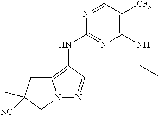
N1=CC([CF3])=C(NCC)N=C1NC1=C2N(N=C1)CC([NC])(C)C2
